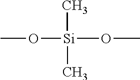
CO[Si](C)(OC)C
